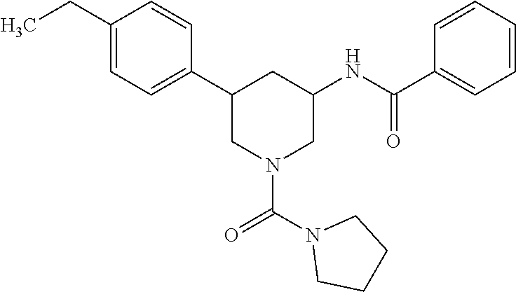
C1(CC)=CC=C(C2CN(C(N3CCCC3)=O)CC(NC(C3=CC=CC=C3)=O)C2)C=C1
